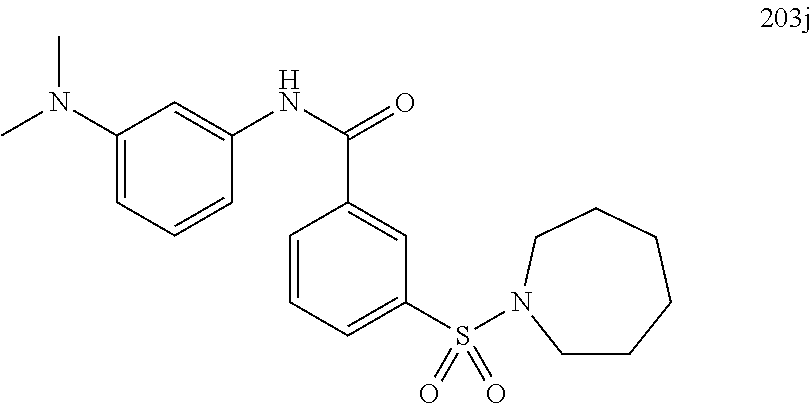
C1(N(C)C)=CC=CC(NC(=O)C2=CC(S(=O)(=O)N3CCCCCC3)=CC=C2)=C1
